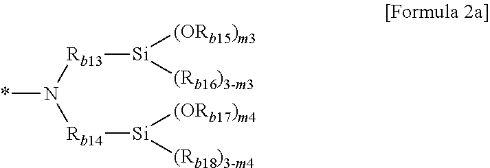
*N([Rb13][Si]([(ORb15)m3])[(Rb16)3-m3])[Rb14][Si]([(ORb17)m4])[(Rb18)3-m4]
